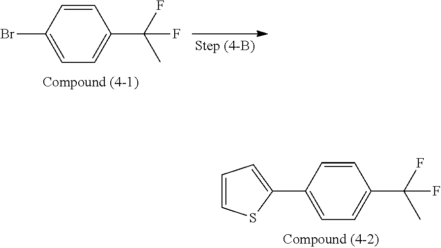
C1=CC(C2=CC=CS2)=CC=C1C(F)(C)F.C1=CC(Br)=CC=C1C(F)(C)F
